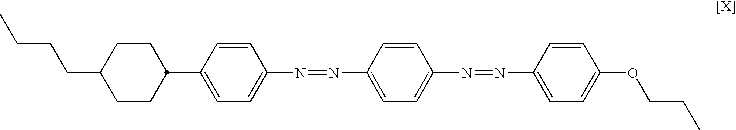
CCCCC1CCC(C2=CC=C(N=NC3=CC=C(N=NC4=CC=C(OCCC)C=C4)C=C3)C=C2)CC1
